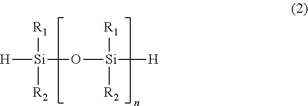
[H][Si](O[Si]([H])([R1])[R2])([R1])[R2]
